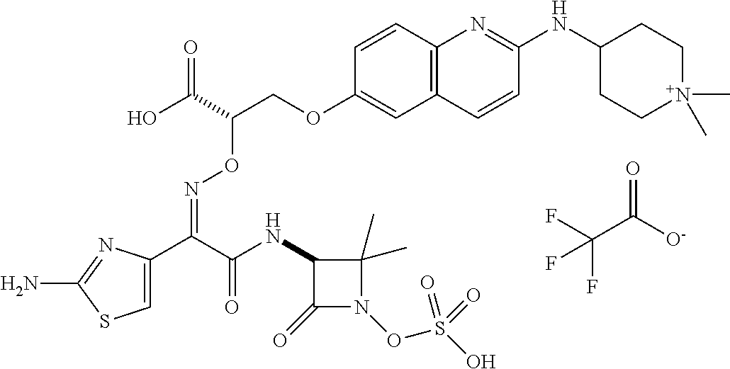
C1=C(C(C(NC2C(=O)N(OS(O)(=O)=O)C2(C)C)=O)=NOC(COC2=CC3=C(C=C2)N=C(NC2CC[N+](C)(C)CC2)C=C3)C(O)=O)N=C(N)S1.C(C([O-])=O)(F)(F)F
